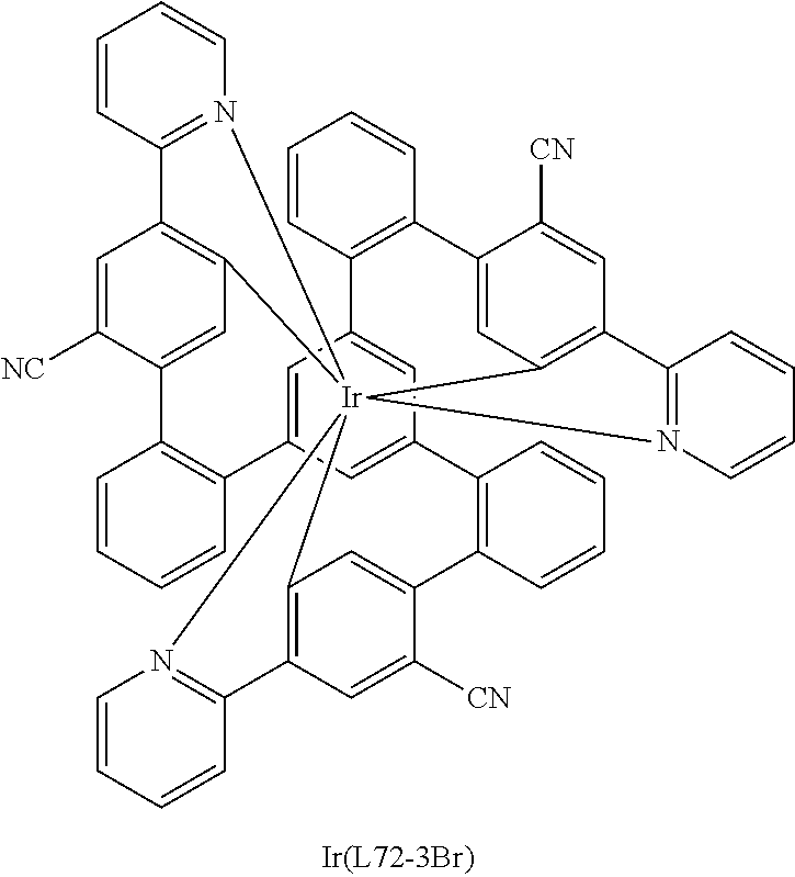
C1=CC2=C(C=C1)C1=CC3=C(C=C1[CN])C1=N(C=CC=C1)[Ir]3145C3=C(C=C([CN])C(=C3)C3=C(C6=CC(=CC2=C6)C2=C(C=CC=C2)C2=CC1=C(C=C2[NC])C1=N4C=CC=C1)C=CC=C3)C1=N5C=CC=C1
